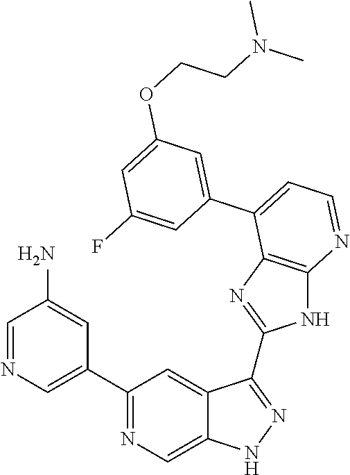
C1(C2=NC=C3C(=C2)C(C2=NC4=C(N2)N=CC=C4C2=CC(OCCN(C)C)=CC(F)=C2)=NN3)=CN=CC(N)=C1
